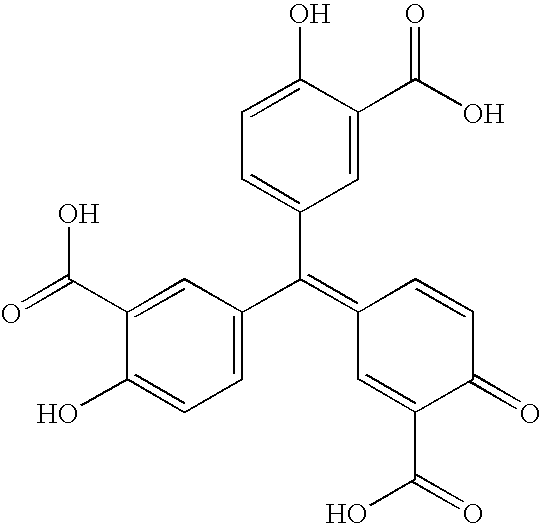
C1(O)=CC=C(C(=C2C=C(C(=O)O)C(=O)C=C2)C2=CC=C(O)C(C(O)=O)=C2)C=C1C(=O)O
